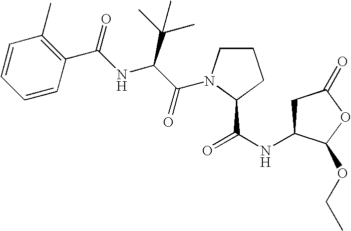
C1C(NC(=O)C2N(C(C(NC(C3=C(C)C=CC=C3)=O)C(C)(C)C)=O)CCC2)C(OCC)OC1=O
